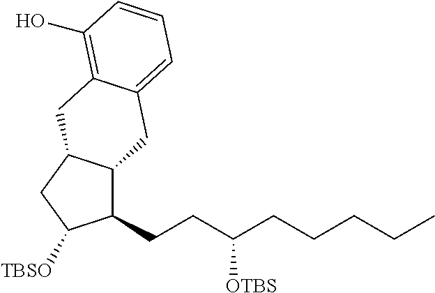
C1(CCC(CCCCC)[OTBS])C2C(CC1[TBSO])CC1=C(O)C=CC=C1C2
